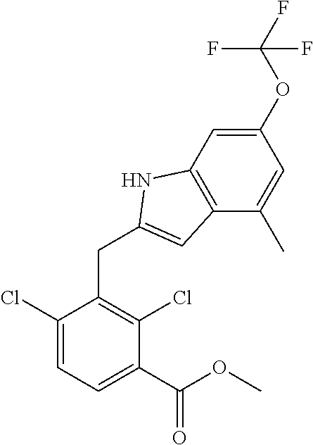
C1(Cl)=CC=C(C(OC)=O)C(Cl)=C1CC1=CC2=C(C=C(OC(F)(F)F)C=C2C)N1
